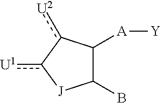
C1([A][Y])C(B)[J]c([U1])-c1[U2]
